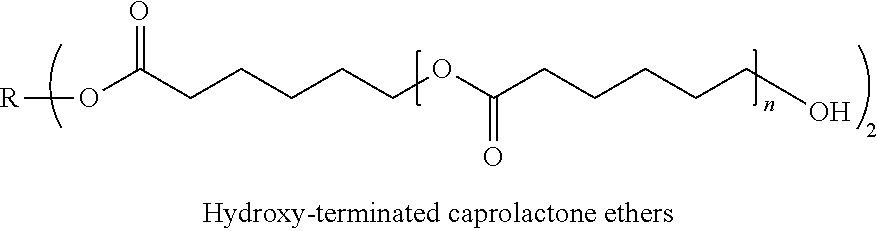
[R]OC(CCCCCOC(CCCCCO)=O)=O
